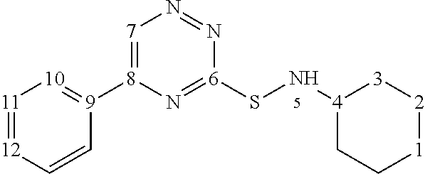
[11]1=[12]C=C[9]([8]2=[7]N=N[6](SN[4]3CC[1][2][3]3)=N2)=[10]1
